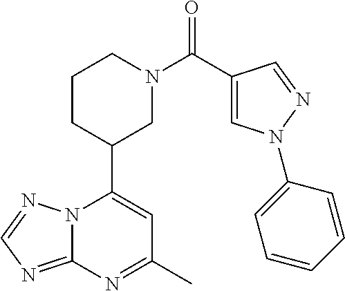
N12C(=NC=N1)N=C(C)C=C2C1CN(C(=O)C2=CN(C3=CC=CC=C3)N=C2)CCC1
